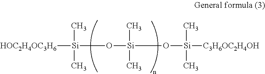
[HOC2H4OC3H6][Si](C)(C)O[Si](O[Si]([C3H6OC2H4OH])(C)C)(C)C
